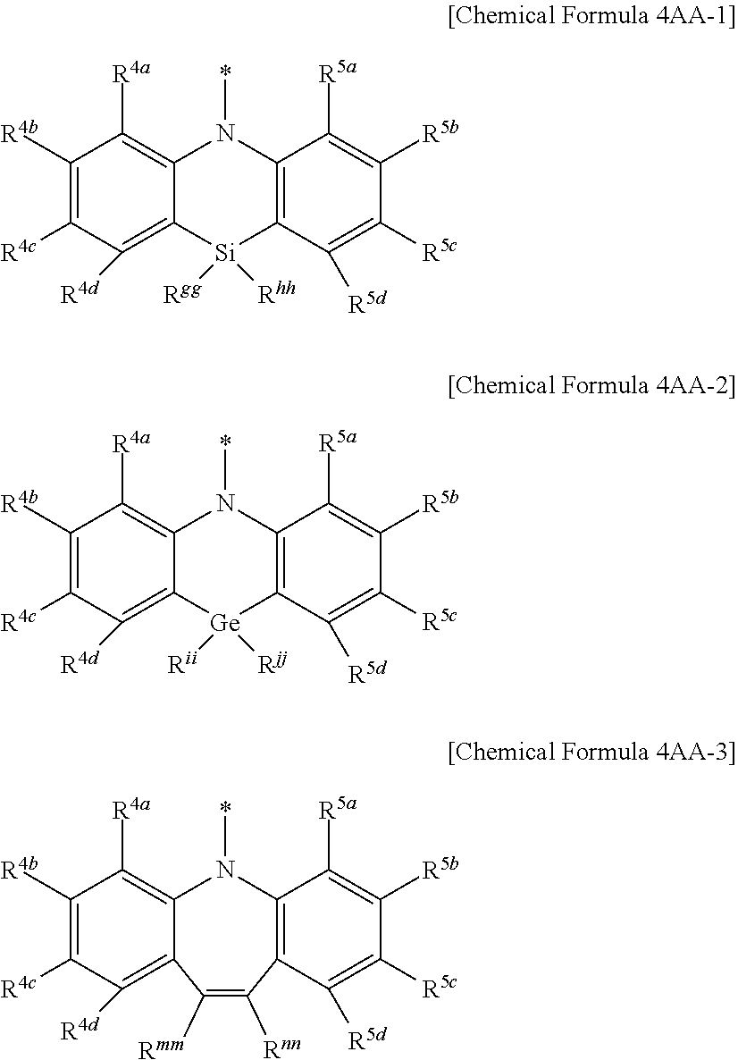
C1([R4b])=C([R4c])C([R4d])=C2C(=C1[R4a])N(*)C1=C([Si]2([Rhh])[Rgg])C([R5d])=C([R5c])C([R5b])=C1[R5a].C1([R4b])=C([R4c])C([R4d])=C2C(=C1[R4a])N(*)C1=C([Ge]2([Rjj])[Rii])C([R5d])=C([R5c])C([R5b])=C1[R5a].C1([R4b])=C([R4c])C([R4d])=C2C(=C1[R4a])N(*)C1=C(C([R5d])=C([R5c])C([R5b])=C1[R5a])C([Rnn])=C2[Rmm]
